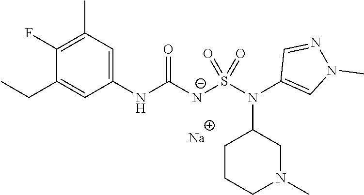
[Na].C1(NC([N-]S(N(C2=CN(C)N=C2)C2CCCN(C)C2)(=O)=O)=O)=CC(C)=C(F)C(CC)=C1
